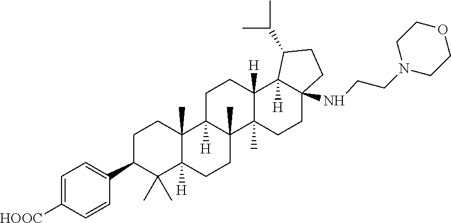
C1C(C2=CC=C([HOOC])C=C2)C(C)(C)C2([H])C(C)(C1)C1([H])C(C)(CC2)C2(C)C([H])(CC1)C1([H])C(NCCN3CCOCC3)(CC2)CCC1C(C)C
